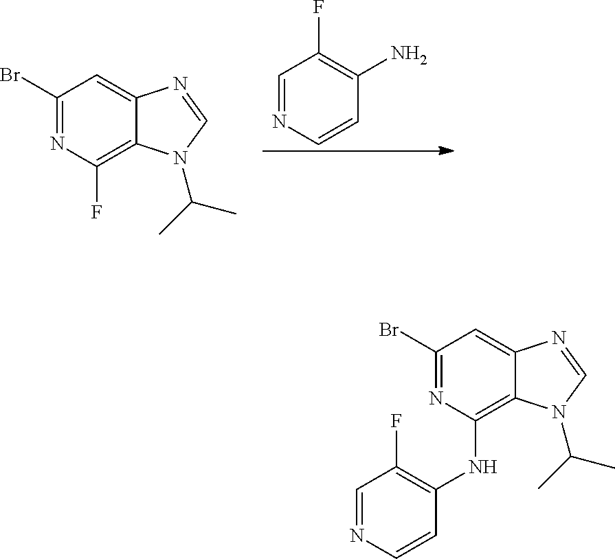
C1=NC=CC(N)=C1F.C1(Br)=NC(F)=C2C(=C1)N=CN2C(C)C.C1(Br)=NC(NC2=C(F)C=NC=C2)=C2C(=C1)N=CN2C(C)C
